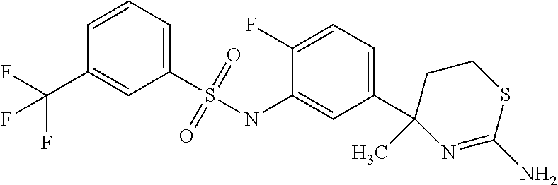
C1(S(NC2=CC(C3(C)N=C(N)SCC3)=CC=C2F)(=O)=O)=CC=CC(C(F)(F)F)=C1
